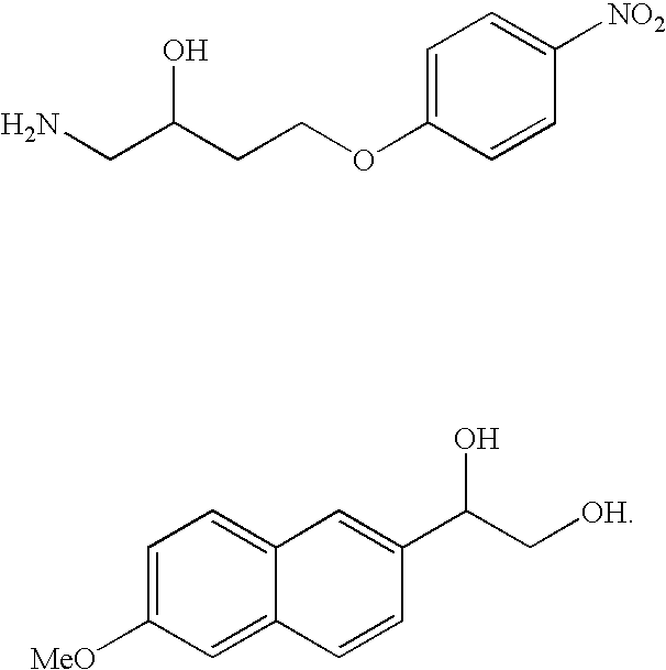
C(C(CCOC1=CC=C([NO2])C=C1)O)N.C1=C([MeO])C=C2C(=C1)C=C(C(C[OH])O)C=C2
